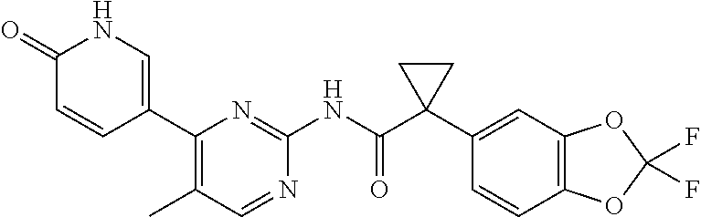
C1(=O)C=CC(C2=C(C)C=NC(NC(C3(C4=CC5=C(C=C4)OC(F)(F)O5)CC3)=O)=N2)=CN1
